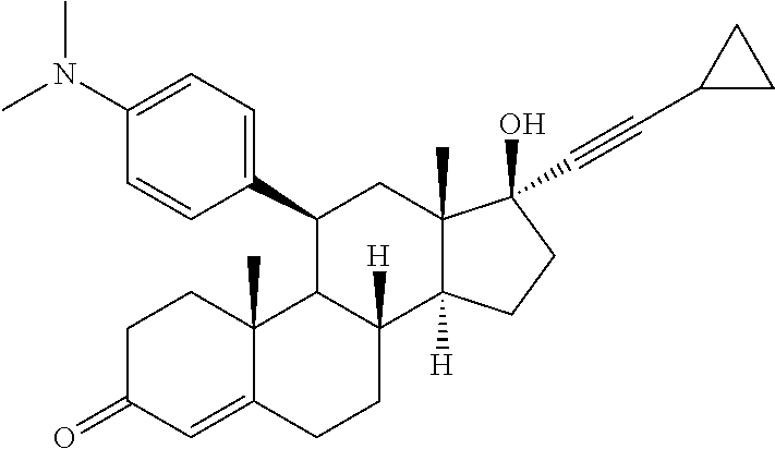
CN(C1=CC=C(C2CC3(C)C(O)(C#CC4CC4)CCC3([H])C3([H])CCC4=CC(=O)CCC4(C)C23)C=C1)C
